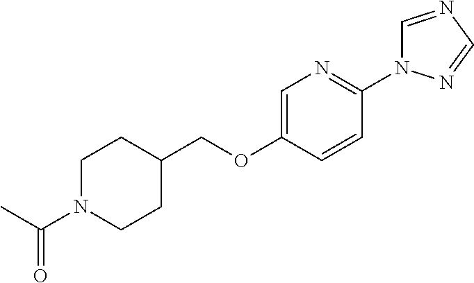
C1(COC2=CN=C(N3C=NC=N3)C=C2)CCN(C(=O)C)CC1
